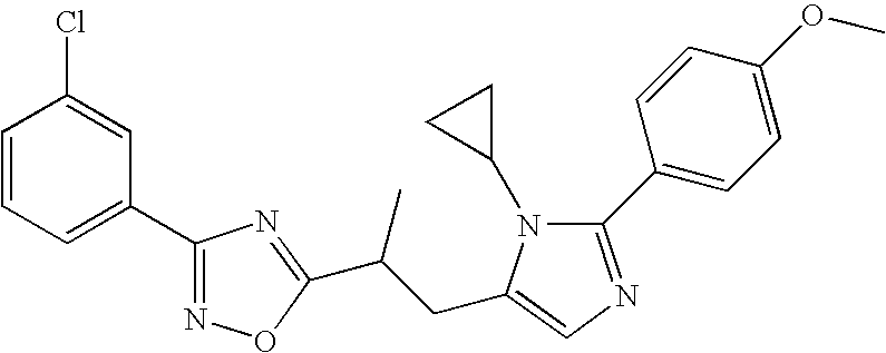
C1=CC=C(C2=NOC(C(CC3=CN=C(C4=CC=C(OC)C=C4)N3C3CC3)C)=N2)C=C1Cl
